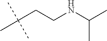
C(C(C)(C)C)CNC(C)C
